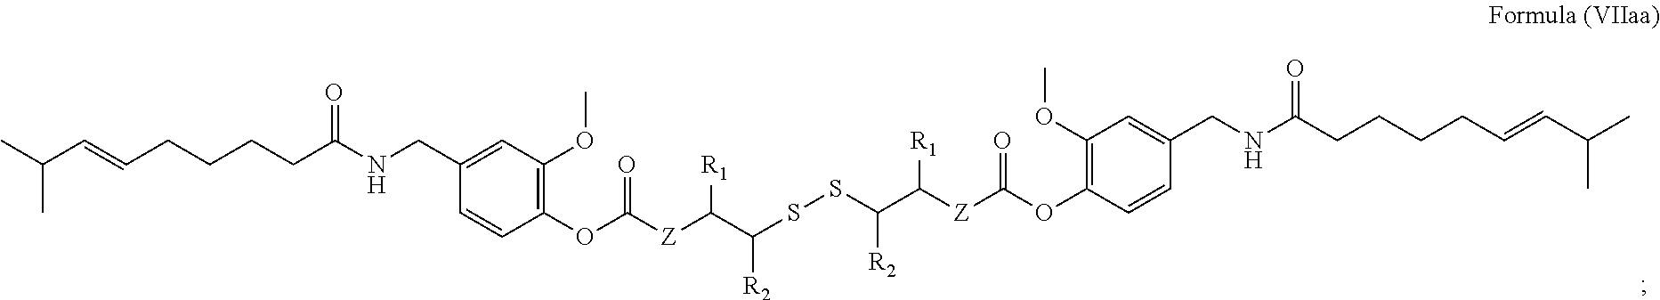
CC(C=CCCCCC(NCC1=CC(OC)=C(OC([Z]C(C(SSC(C([Z]C(OC2=C(OC)C=C(CNC(CCCCC=CC(C)C)=O)C=C2)=O)[R1])[R2])[R2])[R1])=O)C=C1)=O)C
